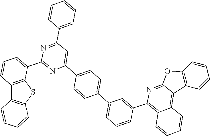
C12=C(C=CC=C1C1=NC(C3=CC=C(C4=CC=CC(C5=C6C(=C7C8=C(C=CC=C8)OC7=N5)C=CC=C6)=C4)C=C3)=CC(C3=CC=CC=C3)=N1)C1=C(S2)C=CC=C1
